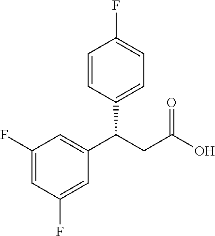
C1(F)=CC(F)=CC(C(CC(=O)O)C2=CC=C(F)C=C2)=C1
